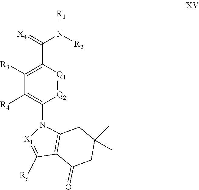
C1([R3])=C(C(=[X4])N([R2])[R1])[Q1]=[Q2]C(N2[X1]=C([Rc])C3=C2CC(C)(C)CC3=O)=C1[R4]
